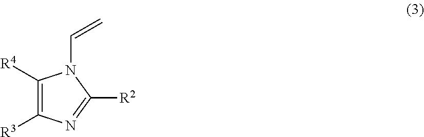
C1([R4])=C([R3])N=C([R2])N1C=C
